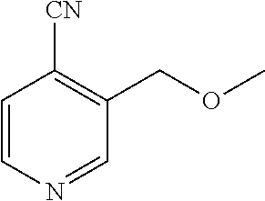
C1=CN=CC(COC)=C1[CN]
